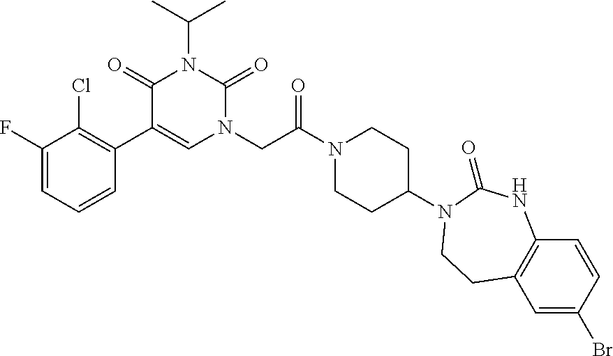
C1(F)=CC=CC(C2=CN(CC(N3CCC(N4C(=O)NC5=C(C=C(Br)C=C5)CC4)CC3)=O)C(=O)N(C(C)C)C2=O)=C1Cl
